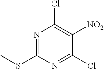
N1=C(SC)N=C(Cl)C([NO2])=C1Cl
